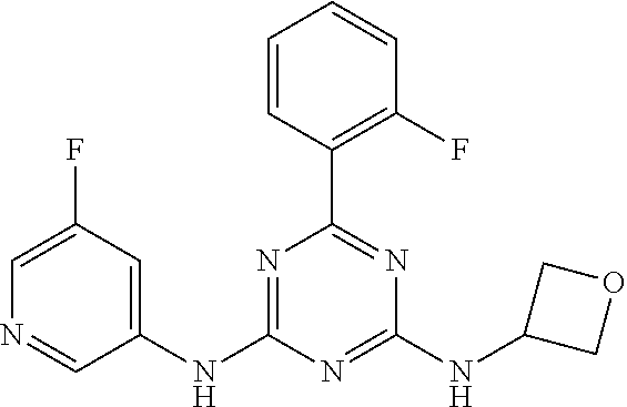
C1=CC(C2=NC(NC3COC3)=NC(NC3=CC(F)=CN=C3)=N2)=C(F)C=C1
